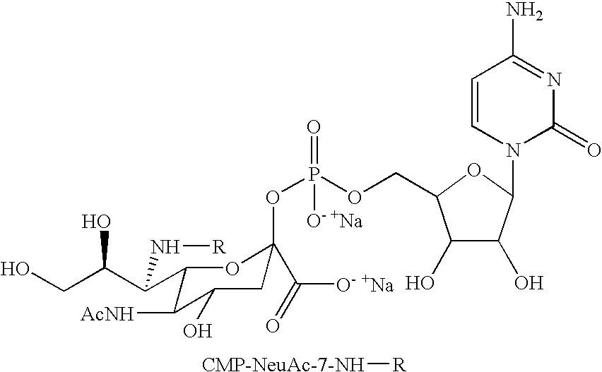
OCC(C(C1C([AcNH])C(O)CC(OP(OCC2C(O)C(O)C(N3C(=O)N=C(N)C=C3)O2)(=O)[O- +Na])(C(=O)[O- +Na])O1)N[R])O.[CMP-NeuAc-7-NH][R]
